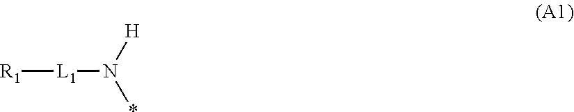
[R1][L1]N(*)[H]
